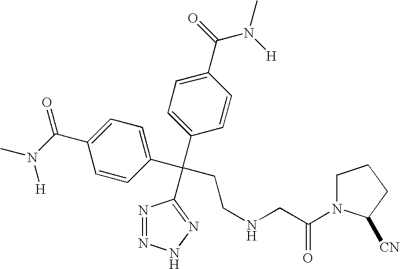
N1=NNN=C1C(CCNCC(=O)N1CCCC1[CN])(C1=CC=C(C(=O)N([H])C)C=C1)C1=CC=C(C(N(C)[H])=O)C=C1
